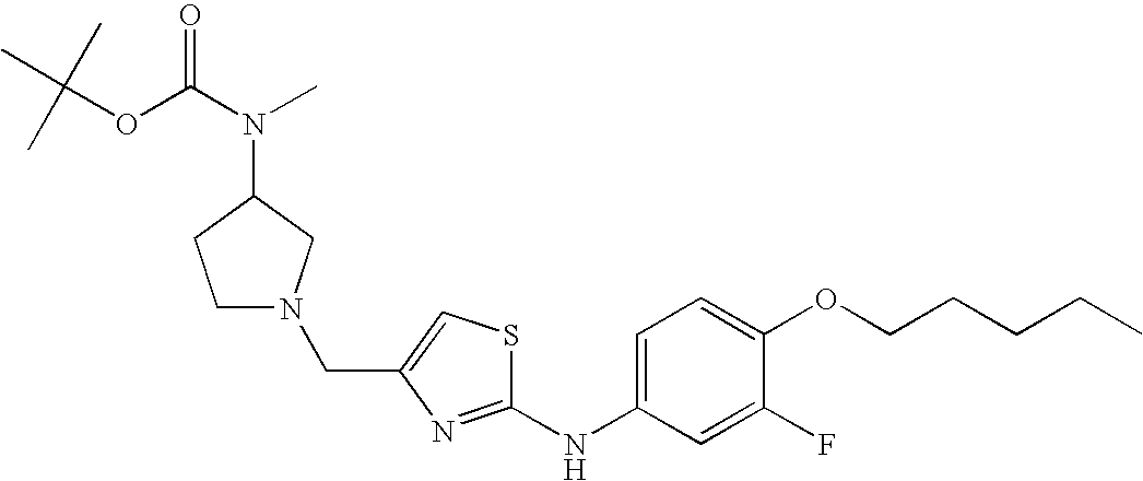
C(C1=CSC(NC2=CC=C(OCCCCC)C(F)=C2)=N1)N1CCC(N(C(OC(C)(C)C)=O)C)C1
